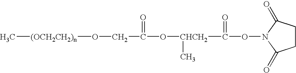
C1CC(=O)N(OC(=O)[CHCH2](C)OC(CO[(OCH2CH2)n]C)=O)C1=O
